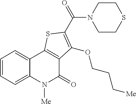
C1=CC=C2C(=C1)C1=C(C(=O)N2[Me])C(OCCC[Me])=C(C(N2CCSCC2)=O)S1
